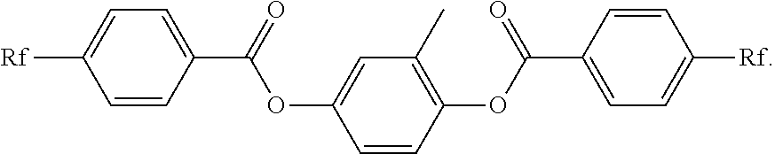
C1=CC(OC(C2=CC=C([Rf])C=C2)=O)=C(C)C=C1OC(C1=CC=C([Rf])C=C1)=O
